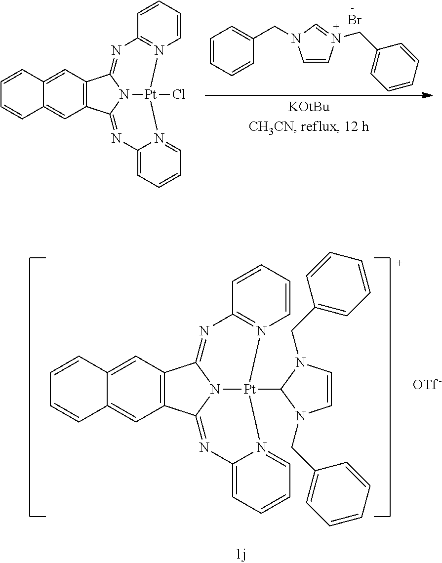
C1=CN(CC2=CC=CC=C2)=CN1CC1=CC=CC=C1.Br.[-].C12=C(C=C3C(=C1)C=CC=C3)C1=NC3=N(C=CC=C3)[Pt]3(Cl)N1C2=NC1=CC=CC=N13.C12=C(C=C3C(=C1)C=CC=C3)C1=NC3=N(C=CC=C3)[Pt]3(C4N(CC5=CC=CC=C5)C=CN4CC4=CC=CC=C4)N1C2=NC1=CC=CC=N13
